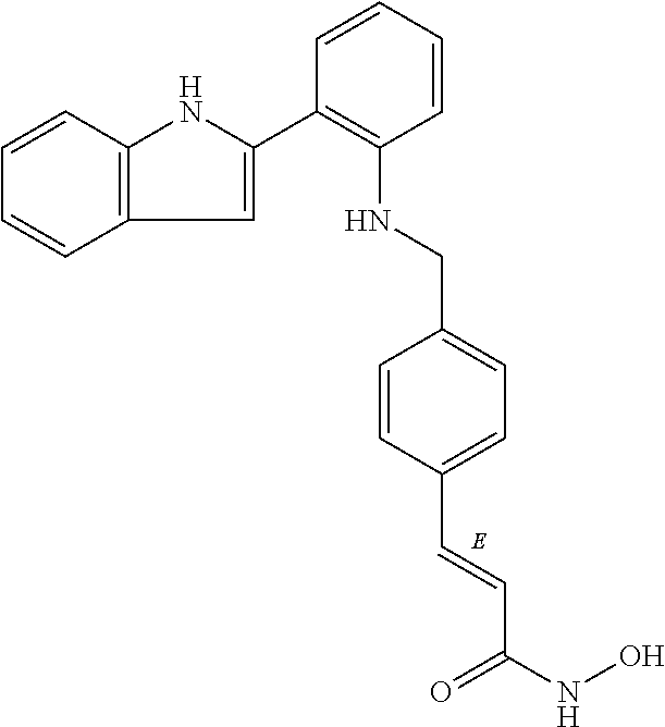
C12=C(C=CC=C1)NC(C1=C(NCC3=CC=C(C=CC(NO)=O)C=C3)C=CC=C1)=C2
